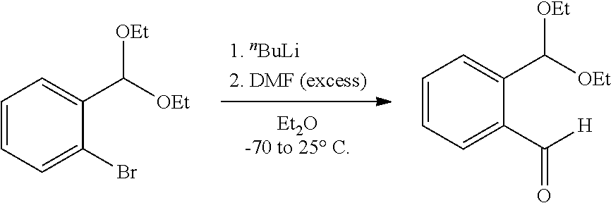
C1=CC=C(Br)C(C([OEt])[OEt])=C1.C1=CC=C(C([H])=O)C(C([OEt])[OEt])=C1
